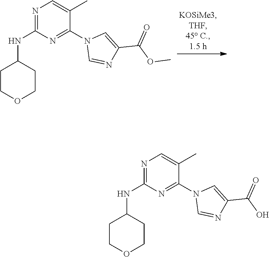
C1COCCC1NC1=NC=C(C)C(N2C=NC(C(OC)=O)=C2)=N1.C1COCCC1NC1=NC=C(C)C(N2C=NC(C(O)=O)=C2)=N1
